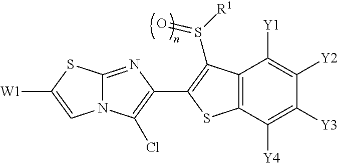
C12=NC(C3=C(S([R1])=O)C4=C(C([Y4])=C([Y3])C([Y2])=C4[Y1])S3)=C(Cl)N1C=C([W1])S2
